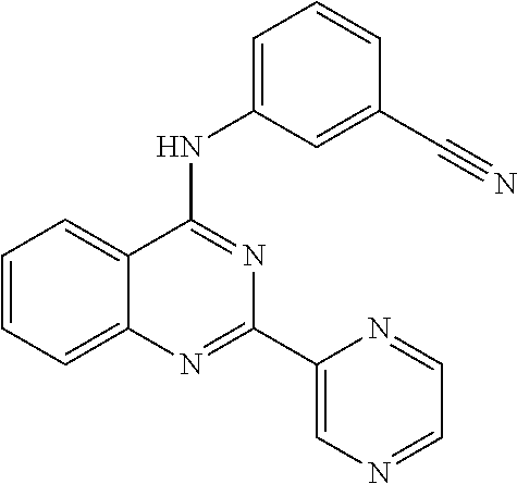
C1=CC=C2C(=C1)C(NC1=CC=CC(C#N)=C1)=NC(C1=CN=CC=N1)=N2
